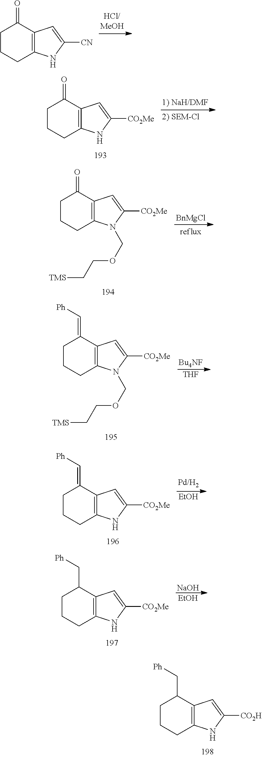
C1CCC2=C(C1=O)C=C([CN])N2.C1CCC2=C(C1=O)C=C([CO2Me])N2.[BnMgCl].C1CCC2=C(C1=O)C=C([CO2Me])N2COCC[TMS].C1CCC2=C(C1=C[Ph])C=C([CO2Me])N2COCC[TMS].[Bu4NF].[THF].[EtOH].C1CCC2=C(C1=C[Ph])C=C([CO2Me])N2.C1CCC2=C(C1C[Ph])C=C([CO2Me])N2.[EtOH].[NaOH].C1CCC2=C(C1C[Ph])C=C([CO2H])N2
